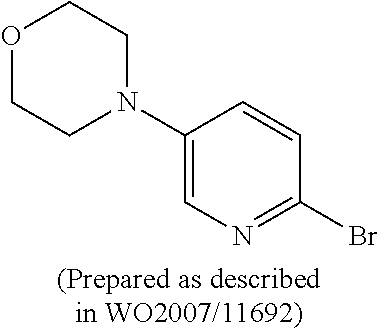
O1CCN(C2=CN=C(Br)C=C2)CC1
